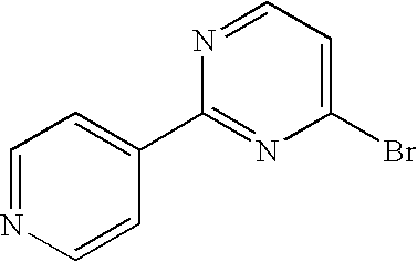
C1=NC=CC(C2=NC(Br)=CC=N2)=C1
